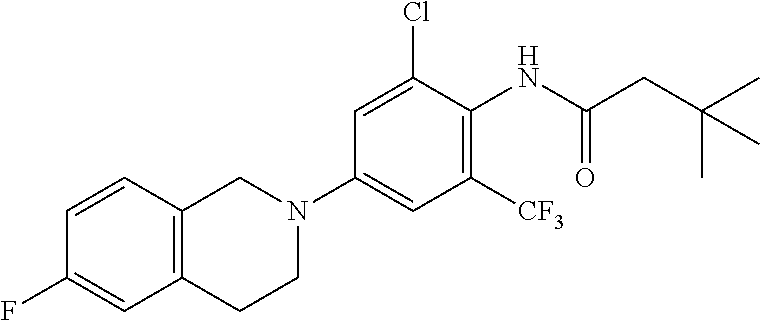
C1=CC2=C(C=C1F)CCN(C1=CC([CF3])=C(NC(=O)CC(C)(C)C)C(Cl)=C1)C2
